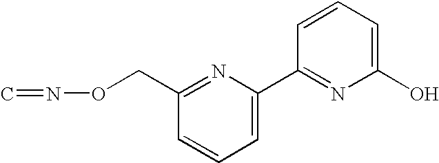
C1=C(C2=NC(O)=CC=C2)N=C(CON=C)C=C1
